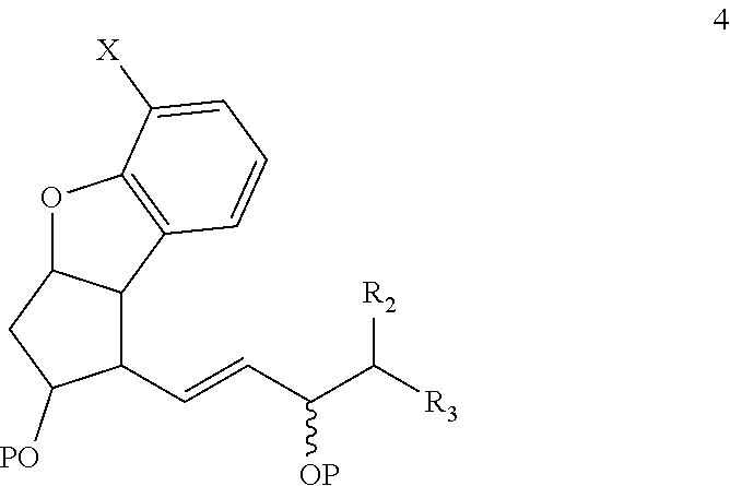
C(=CC(C([R3])[R2])[OP])C1C2C(CC1[PO])OC1=C2C=CC=C1[X]
